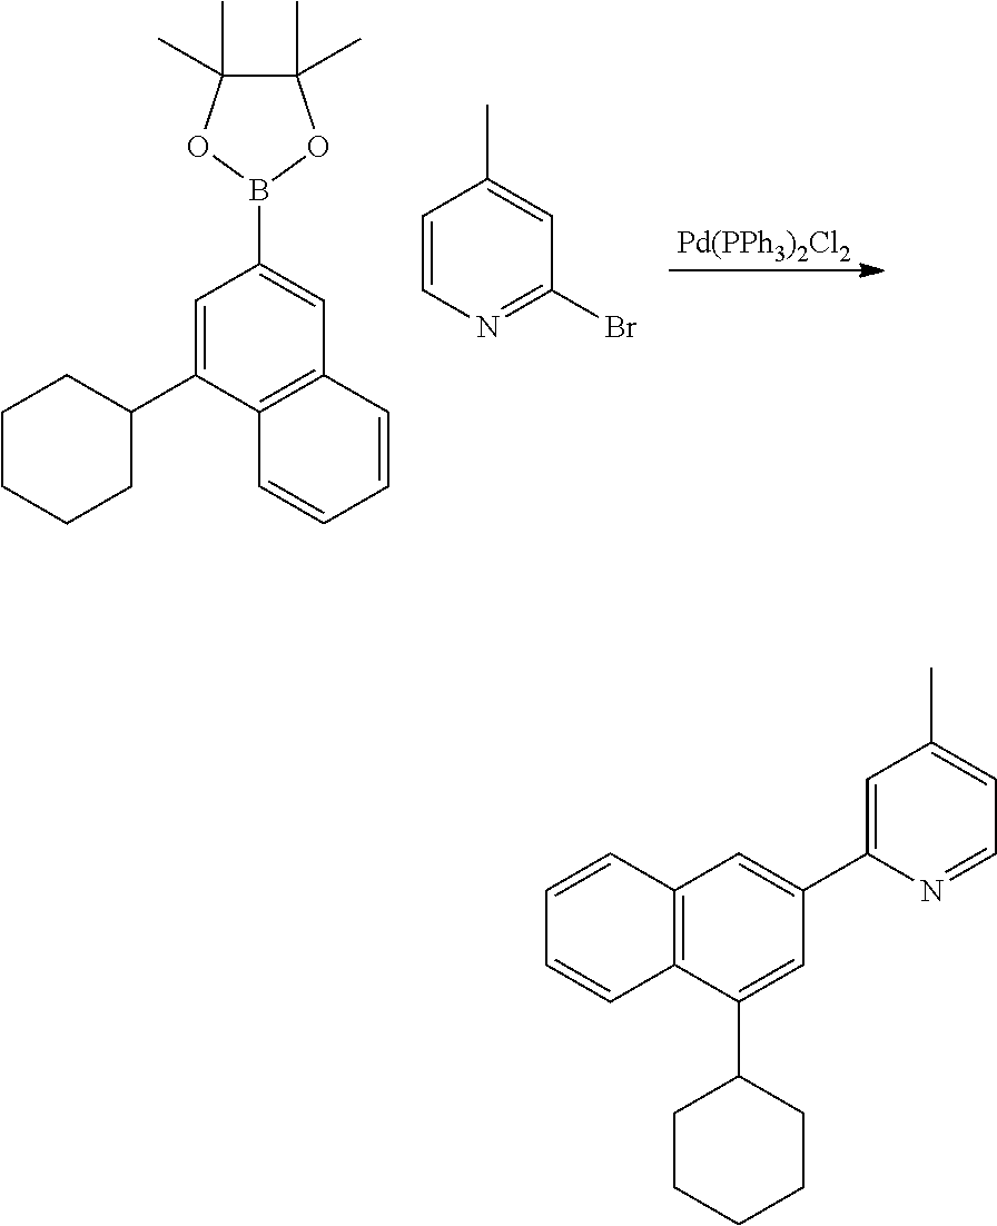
[Pd(PPh3)2Cl2].C1(C)(C)C(C)(C)OB(C2=CC3=C(C(C4CCCCC4)=C2)C=CC=C3)O1.C1=CN=C(Br)C=C1C.C12=C(C(C3CCCCC3)=CC(C3=CC(C)=CC=N3)=C1)C=CC=C2
